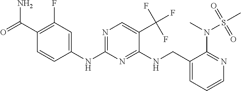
C1(NC2=NC=C(C(F)(F)F)C(NCC3=CC=CN=C3N(S(C)(=O)=O)C)=N2)=CC(F)=C(C(=O)N)C=C1
